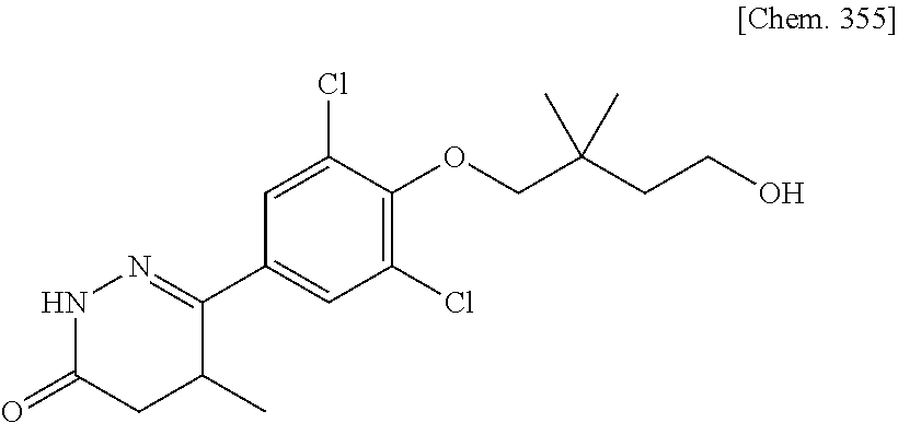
N1C(=O)CC(C)C(C2=CC(Cl)=C(OCC(CCO)(C)C)C(Cl)=C2)=N1
